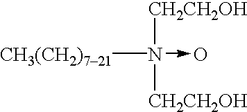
N([CH3(CH2)721])([CH2CH2OH])([CH2CH2OH])->O
